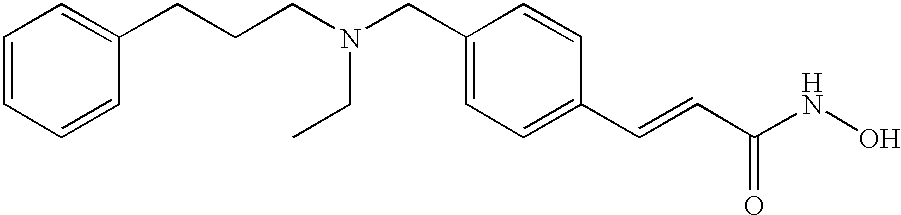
C1=CC=CC(CCCN(CC2=CC=C(C=CC(NO)=O)C=C2)CC)=C1
